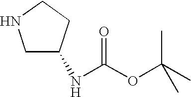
C1C(NC(OC(C)(C)C)=O)CCN1
